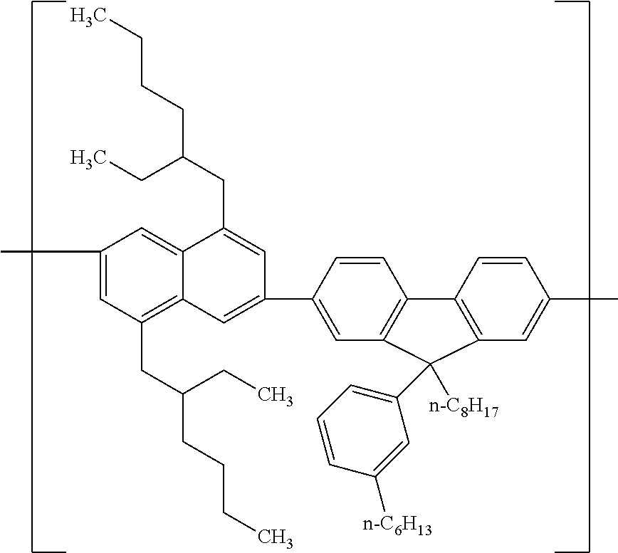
C1(C)=CC(CC(CC)CCCC)=C2C(=C1)C(CC(CC)CCCC)=CC(C1=CC3=C(C=C1)C1=C(C=C(C)C=C1)C3([n-C8H17])C1=CC=CC([n-C6H13])=C1)=C2
